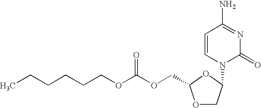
CCCCCCOC(OCC1OCC(N2C(=O)N=C(N)C=C2)O1)=O
